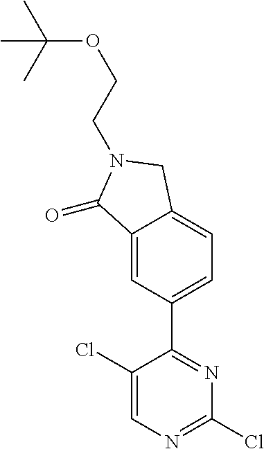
C12=CC(C3=NC(Cl)=NC=C3Cl)=CC=C1CN(CCOC(C)(C)C)C2=O
